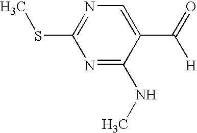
N1=C(NC)C(C(=O)[H])=CN=C1SC
